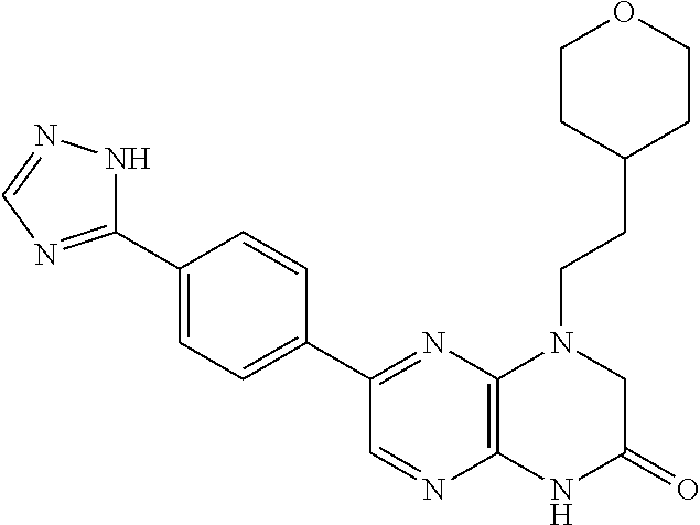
C1(C2=NC3=C(N=C2)NC(=O)CN3CCC2CCOCC2)=CC=C(C2=NC=NN2)C=C1
